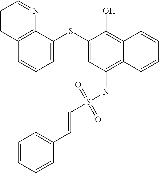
C1=C(SC2=CC=CC3=C2N=CC=C3)C(O)=C2C(=C1NS(C=CC1=CC=CC=C1)(=O)=O)C=CC=C2
